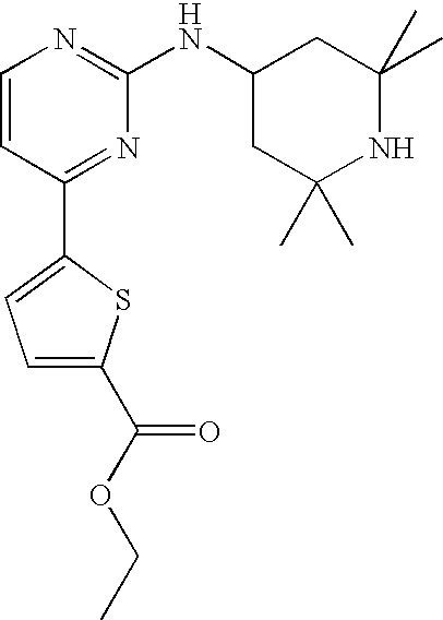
C1=CC(C2=CC=C(C(OCC)=O)S2)=NC(NC2CC(C)(C)NC(C)(C)C2)=N1
